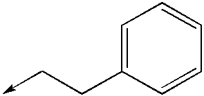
C1=C(CC->C)C=CC=C1
